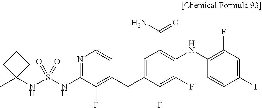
S(=O)(NC1=NC=CC(CC2=CC(C(N)=O)=C(NC3=C(F)C=C(I)C=C3)C(F)=C2F)=C1F)(NC1(C)CCC1)=O
